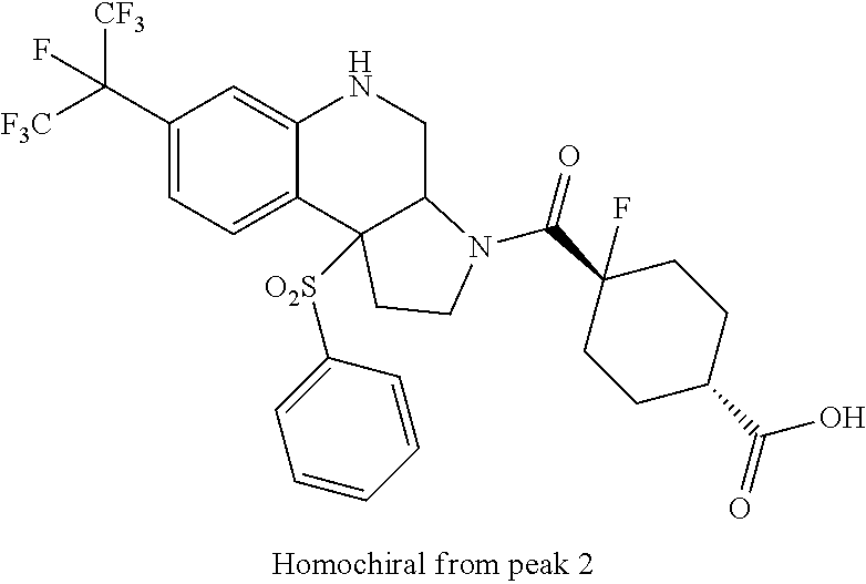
C1(C([CF3])([F3C])F)=CC=C2C(=C1)NCC1C2([O2S]C2=CC=CC=C2)CCN1C(C1(F)CCC(C(O)=O)CC1)=O
